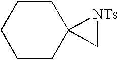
C1CC2(CCC1)C[NTs]2
